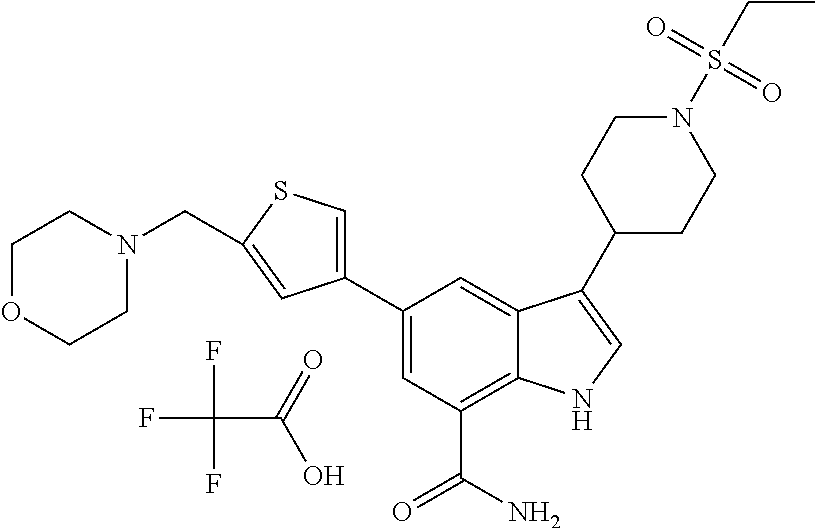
FC(F)(F)C(=O)O.C1=C(C2=CSC(CN3CCOCC3)=C2)C=C2C(=C1C(N)=O)NC=C2C1CCN(S(CC)(=O)=O)CC1
